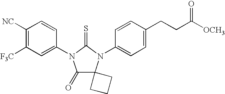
C1([NC])=C([F3C])C=C(N2C(=O)C3(N(C4=CC=C(CCC([OCH3])=O)C=C4)C2=S)CCC3)C=C1
